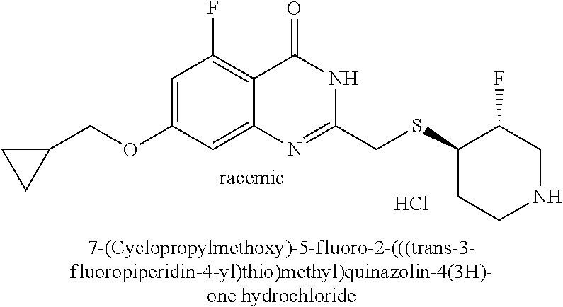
[7-(Cyclopropylmethoxy)-5-fluoro-2-(((trans-3-fluoropiperidin-4-yl)thio)methyl)quinazolin-4(3H)-one hydrochloride].C1(OCC2CC2)=CC(F)=C2C(=C1)N=C(CSC1CCNCC1F)NC2=O.Cl
